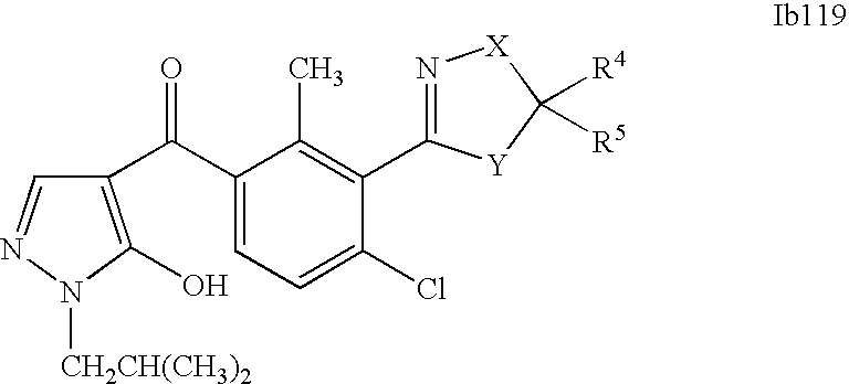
C1(C(C2=C(O)N([CH2CH(CH3)2])N=C2)=O)=CC=C(Cl)C(C2=N[X]C([R4])([R5])[Y]2)=C1C
